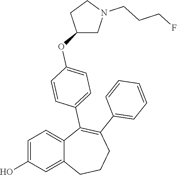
C1=C(O)C=C2C(=C1)C(C1=CC=C(OC3CN(CCCF)CC3)C=C1)=C(C1=CC=CC=C1)CCC2
